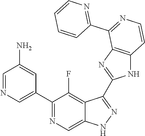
C1=NC=C(C2=NC=C3C(=C2F)C(C2=NC4=C(N2)C=CN=C4C2=NC=CC=C2)=NN3)C=C1N
